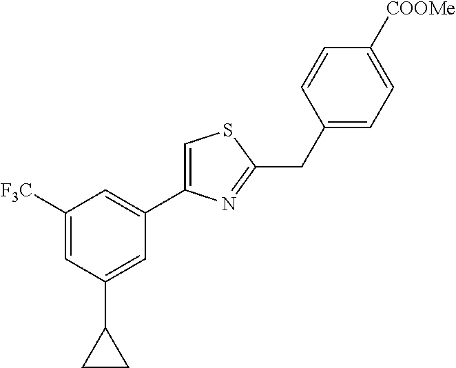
C1=C([COOMe])C=CC(CC2=NC(C3=CC([F3C])=CC(C4CC4)=C3)=CS2)=C1
